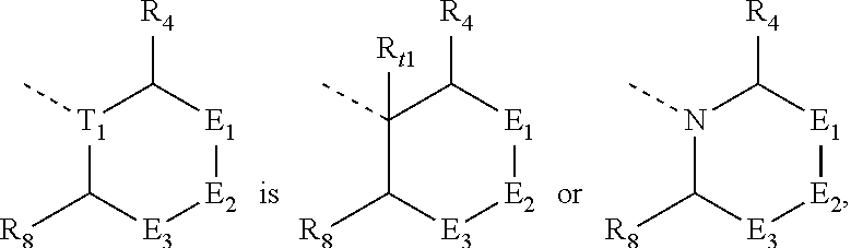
[T1]1(C)C([R8])[E3][E2][E1]C1[R4].C1(C)([Rt1])C([R8])[E3][E2][E1]C1[R4].N1(C)C([R8])[E3][E2][E1]C1[R4]
